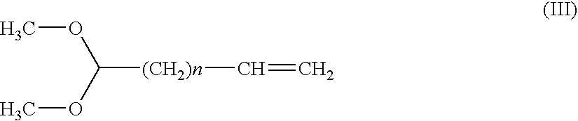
COC(OC)[(CH2)n]C=C
